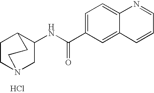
O=C(NC1CN2CCC1CC2)C1=CC=C2C(=C1)C=CC=N2.Cl
